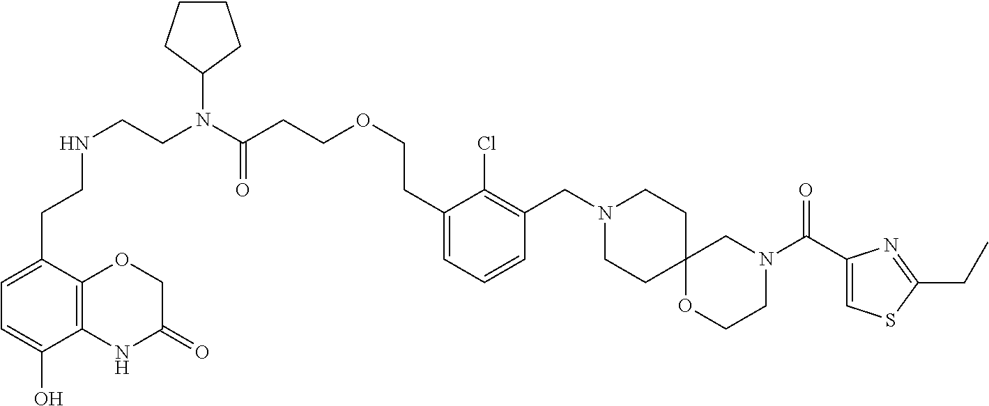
C1(CCOCCC(N(CCNCCC2=CC=C(O)C3=C2OCC(=O)N3)C2CCCC2)=O)=CC=CC(CN2CCC3(CC2)OCCN(C(C2=CSC(CC)=N2)=O)C3)=C1Cl
